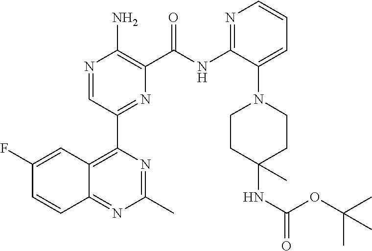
N1=CC(C2=C3C(=NC(C)=N2)C=CC(F)=C3)=NC(C(NC2=NC=CC=C2N2CCC(NC(=O)OC(C)(C)C)(C)CC2)=O)=C1N
